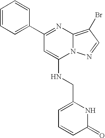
C1(C2=NC3=C(Br)C=NN3C(NCC3=CC=CC(=O)N3)=C2)=CC=CC=C1
